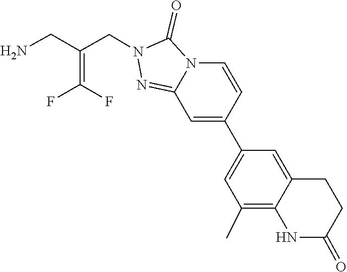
C12=NN(CC(=C(F)F)CN)C(=O)N1C=CC(C1=CC(C)=C3C(=C1)CCC(=O)N3)=C2
